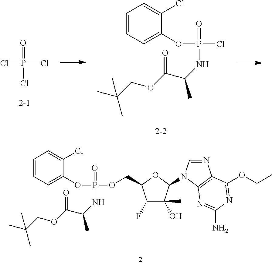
ClP(Cl)(Cl)=O.C1=CC=C(OP(Cl)(NC(C(OCC(C)(C)C)=O)C)=O)C(Cl)=C1.C1(F)C(O)(C)C(N2C=NC3=C2N=C(N)N=C3OCC)OC1COP(OC1=CC=CC=C1Cl)(NC(C(OCC(C)(C)C)=O)C)=O
